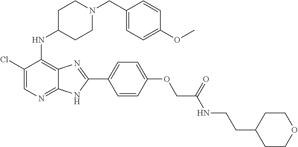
C1(Cl)=CN=C2C(=C1NC1CCN(CC3=CC=C(OC)C=C3)CC1)N=C(C1=CC=C(OCC(NCCC3CCOCC3)=O)C=C1)N2
